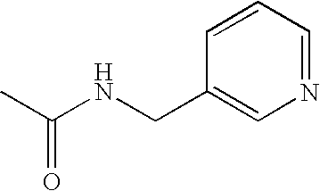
C1=CC=NC=C1CNC(C)=O
